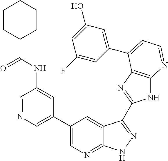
C1(C2=CN=CC(NC(C3CCCCC3)=O)=C2)=CN=C2C(=C1)C(C1=NC3=C(N1)N=CC=C3C1=CC(O)=CC(F)=C1)=NN2
